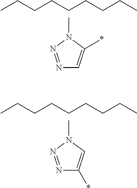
N1=NN(C)C(*)=C1.CCCCCCCCC.N1=NN(C)C=C1*.CCCCCCCCC
